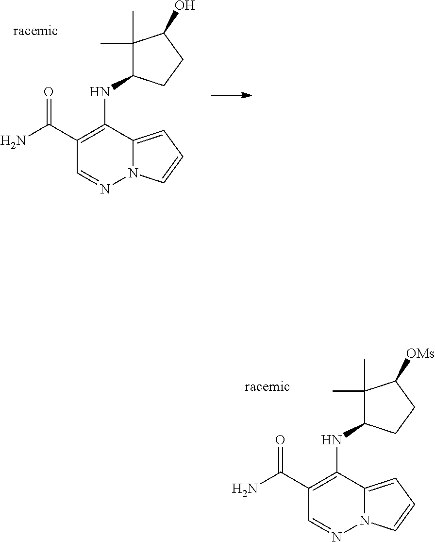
NC(C1=C(NC2C(C)(C)C([OMs])CC2)C2=CC=CN2N=C1)=O.NC(C1=C(NC2C(C)(C)C(O)CC2)C2=CC=CN2N=C1)=O
